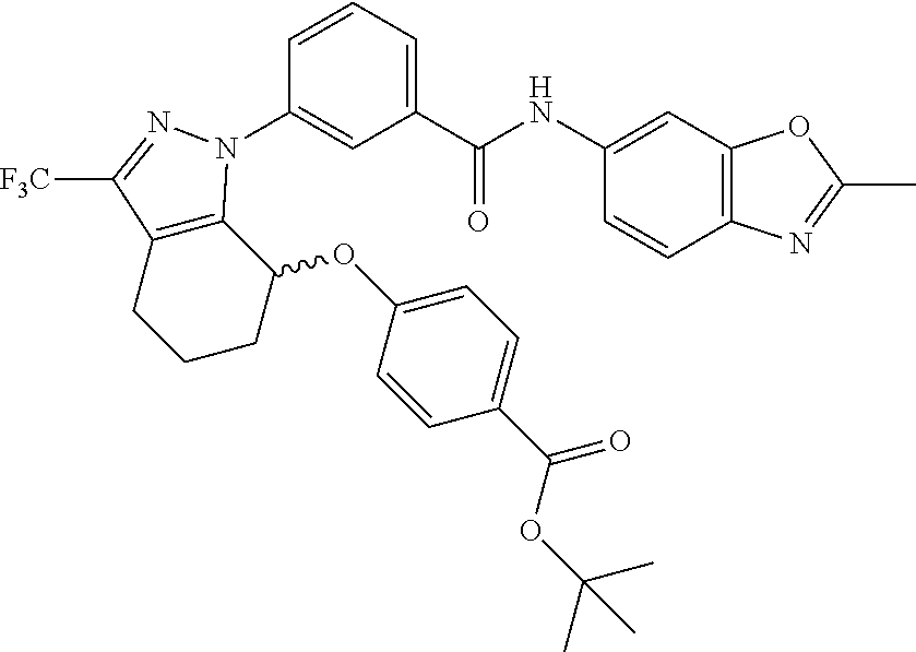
C1(C(NC2=CC3=C(C=C2)N=C(C)O3)=O)=CC=CC(N2C3=C(C([F3C])=N2)CCCC3OC2=CC=C(C(OC(C)(C)C)=O)C=C2)=C1
